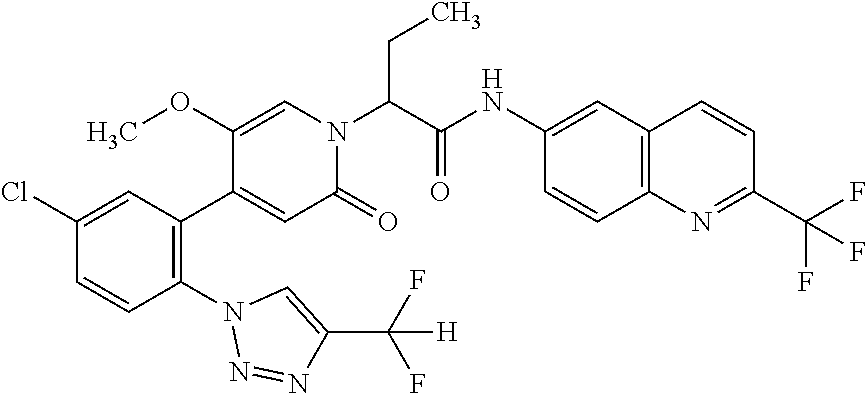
COC1=CN(C(C(=O)NC2=CC3=C(C=C2)N=C(C(F)(F)F)C=C3)CC)C(=O)C=C1C1=C(N2N=NC(C(F)(F)[H])=C2)C=CC(Cl)=C1
